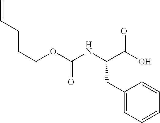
C=CCCCOC(NC(C(O)=O)CC1=CC=CC=C1)=O
